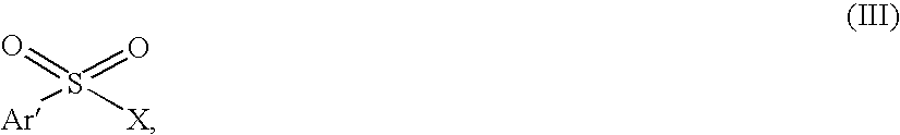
[Ar]S([X])(=O)=O
